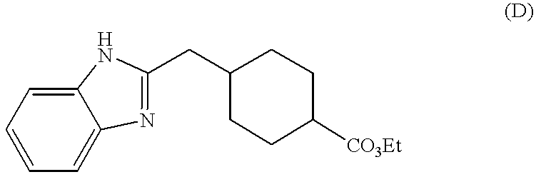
C1=CC=C2C(=C1)NC(CC1CCC([CO3Et])CC1)=N2
